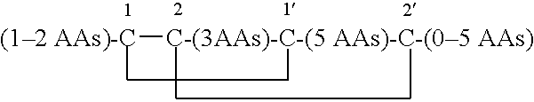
[(12 AAs)-C][C-(3AAs)-C-(5 AAs)-C-(05 AAs)]
